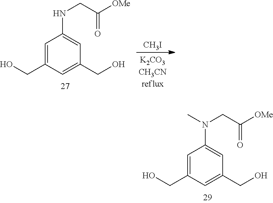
[CH3I].C1=C(CO)C=C(CO)C=C1NCC([OMe])=O.C1=C(CO)C=C(CO)C=C1N(CC([OMe])=O)C
